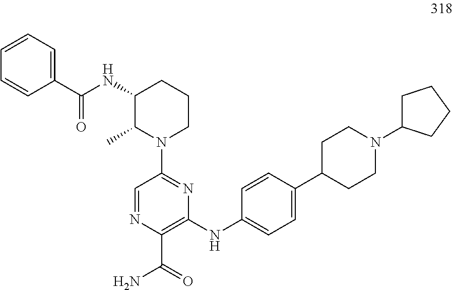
C1(NC(C2=CC=CC=C2)=O)C(C)N(C2=NC(NC3=CC=C(C4CCN(C5CCCC5)CC4)C=C3)=C(C(=O)N)N=C2)CCC1
